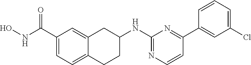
C1(C(NO)=O)=CC=C2C(=C1)CC(NC1=NC=CC(C3=CC(Cl)=CC=C3)=N1)CC2
